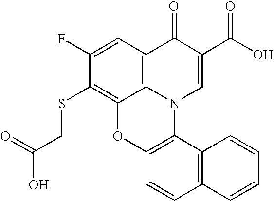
C1(F)=CC2=C3C(=C1SCC(O)=O)OC1=C(N3C=C(C(O)=O)C2=O)C2=C(C=C1)C=CC=C2
